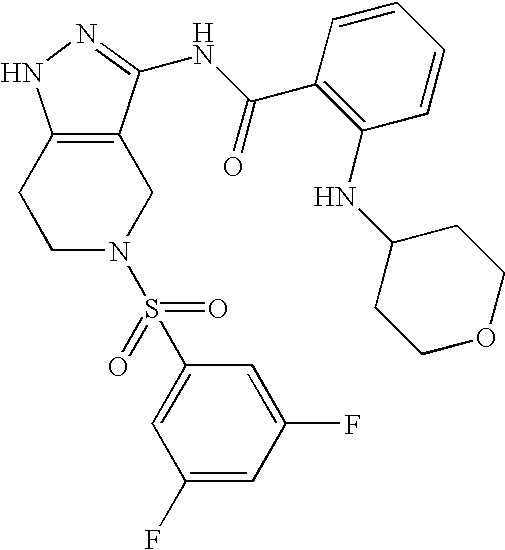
C1C2=C(CCN1S(C1=CC(F)=CC(F)=C1)(=O)=O)NN=C2NC(C1=C(NC2CCOCC2)C=CC=C1)=O
